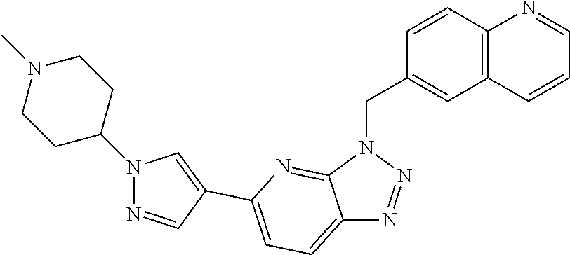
C12=C(C=CC(CN3C4=NC(C5=CN(C6CCN(C)CC6)N=C5)=CC=C4N=N3)=C1)N=CC=C2
